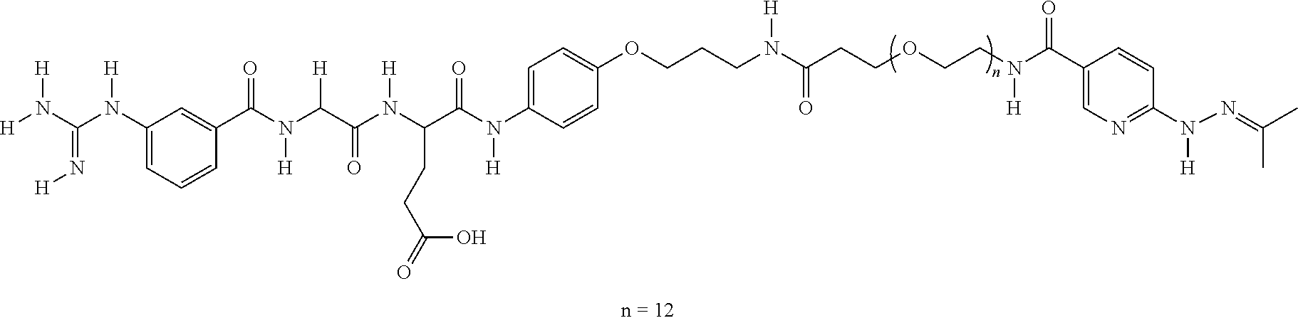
[H]N(C(=N[H])N(C1=CC=CC(C(N([H])C(C(=O)N(C(C(N([H])C2=CC=C(OCCCN([H])C(CCOCCN(C(C3=CN=C(N([H])N=C(C)C)C=C3)=O)[H])=O)C=C2)=O)CCC(O)=O)[H])[H])=O)=C1)[H])[H]
